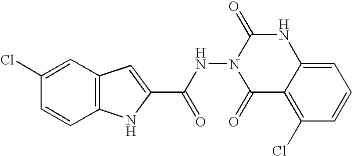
C12=C(C=C(Cl)C=C1)C=C(C(NN1C(=O)C3=C(Cl)C=CC=C3NC1=O)=O)N2
